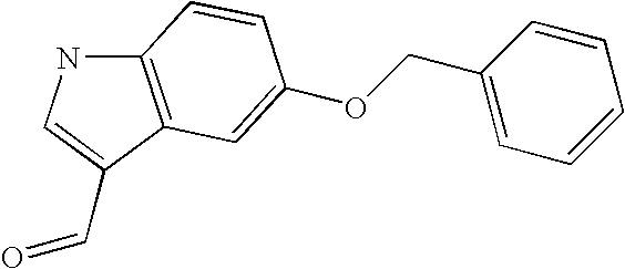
C12=C(C(C=O)=CN1)C=C(OCC1=CC=CC=C1)C=C2
